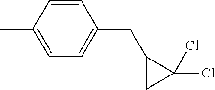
C1=CC(C)=CC=C1CC1CC1(Cl)Cl
